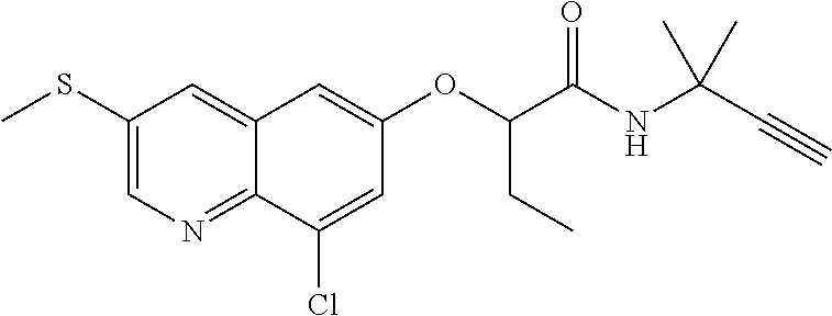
C1(SC)=CN=C2C(=C1)C=C(OC(C(NC(C#C)(C)C)=O)CC)C=C2Cl
